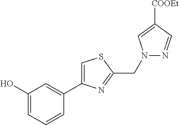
C1=C(O)C=C(C2=CSC(CN3N=CC([COOEt])=C3)=N2)C=C1
